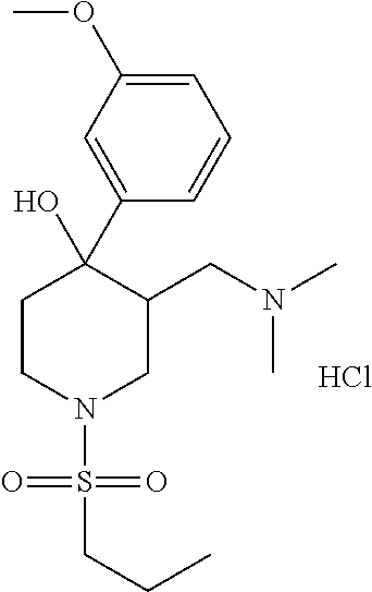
C1=C(OC)C=C(C2(O)CCN(S(=O)(=O)CCC)CC2CN(C)C)C=C1.Cl
